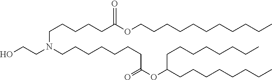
C(CCCCC(OCCCCCCCCCCC)=O)N(CCO)CCCCCCCC(OC(CCCCCCCC)CCCCCCCC)=O
